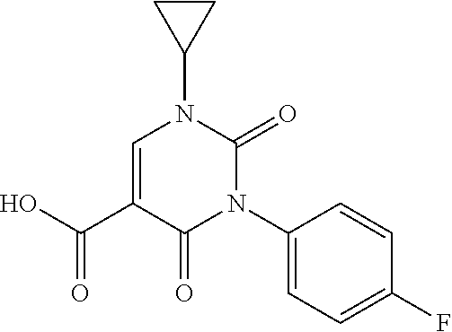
C1=C(C(=O)O)C(=O)N(C2=CC=C(F)C=C2)C(=O)N1C1CC1
